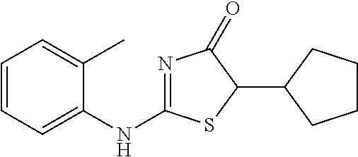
C1=CC=C(NC2=NC(=O)C(C3CCCC3)S2)C(C)=C1
